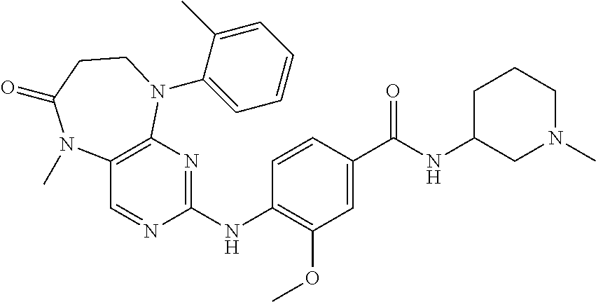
C1(NC2=NC3=C(C=N2)N(C)C(=O)CCN3C2=CC=CC=C2C)=C(OC)C=C(C(NC2CN(C)CCC2)=O)C=C1
